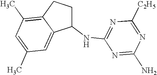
C1(NC2=NC([C2H5])=NC(N)=N2)CCC2=C(C)C=C(C)C=C12
